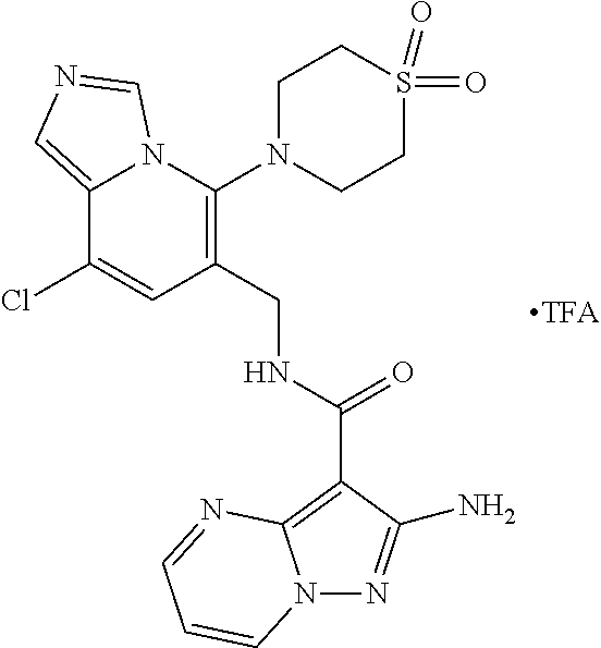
C12=CN=CN1C(N1CCS(=O)(=O)CC1)=C(CNC(=O)C1=C3N(N=C1N)C=CC=N3)C=C2Cl
